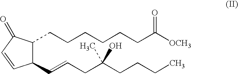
C1(C=CCC(CCCC)(C)O)C(CCCCCCC([OCH3])=O)C(=O)C=C1
